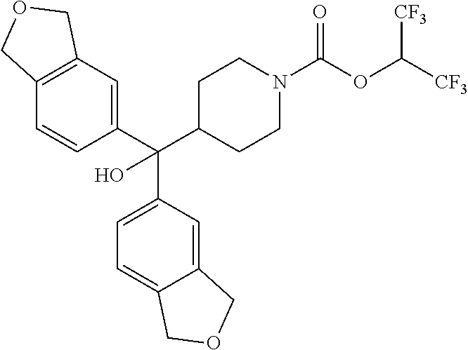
C1(C(C2CCN(C(OC([CF3])[CF3])=O)CC2)(C2=CC=C3C(=C2)COC3)O)=CC2=C(C=C1)COC2
